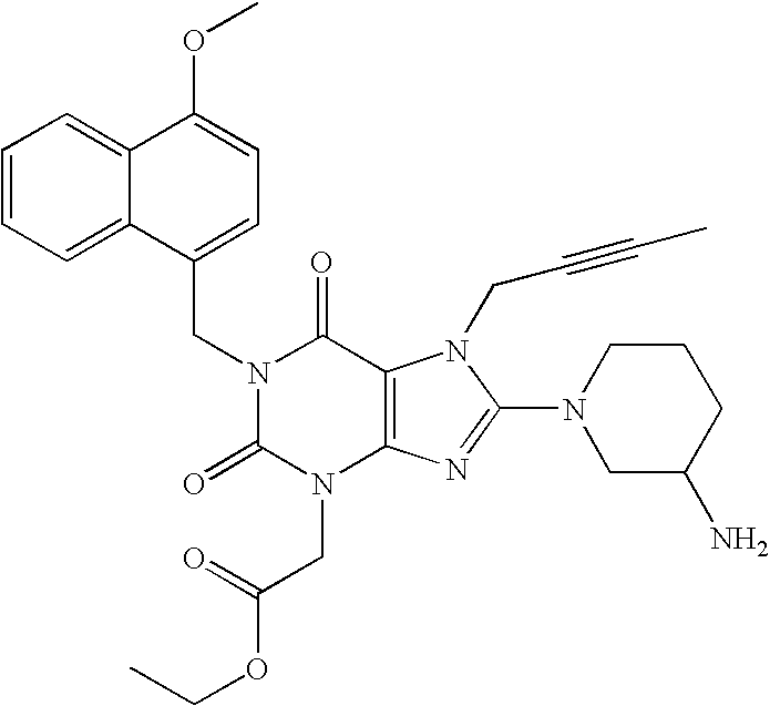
C12=CC=CC=C1C(CN1C(=O)N(CC(OCC)=O)C3=C(C1=O)N(CC#CC)C(N1CC(N)CCC1)=N3)=CC=C2OC
